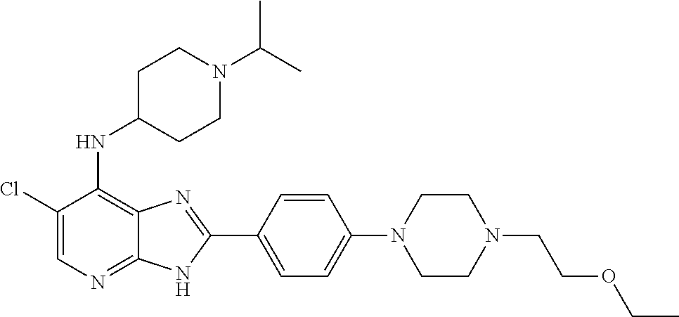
C1(Cl)=CN=C2C(=C1NC1CCN(C(C)C)CC1)N=C(C1=CC=C(N3CCN(CCOCC)CC3)C=C1)N2
